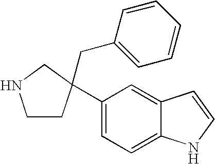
C1(C2(CC3=CC=CC=C3)CCNC2)=CC=C2C(=C1)C=CN2
